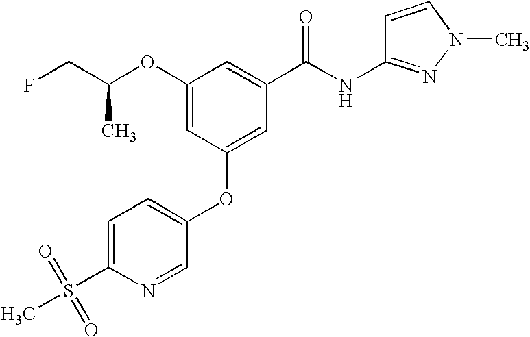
C1(OC(CF)C)=CC(OC2=CC=C(S(C)(=O)=O)N=C2)=CC(C(NC2=NN(C)C=C2)=O)=C1
